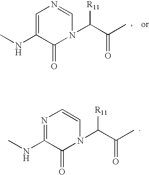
N1(C(C(C)=O)[R11])C=NC=C(NC)C1=O.N1(C(C(C)=O)[R11])C=CN=C(NC)C1=O
